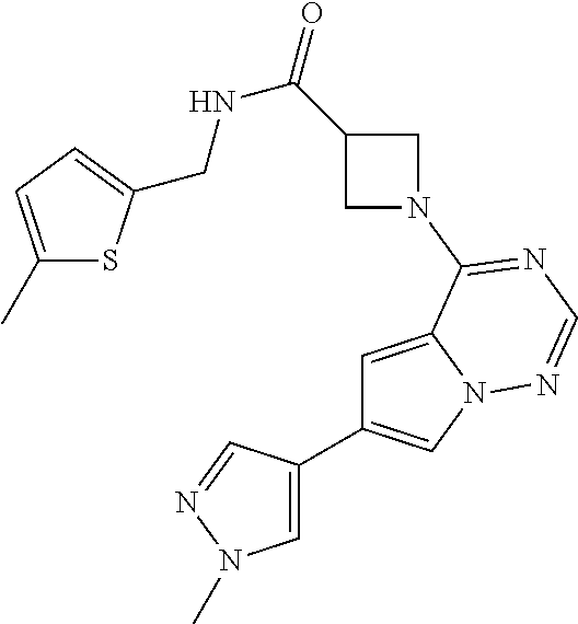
C1=C(C2=CN3C(=C2)C(N2CC(C(=O)NCC4=CC=C(C)S4)C2)=NC=N3)C=NN1C
